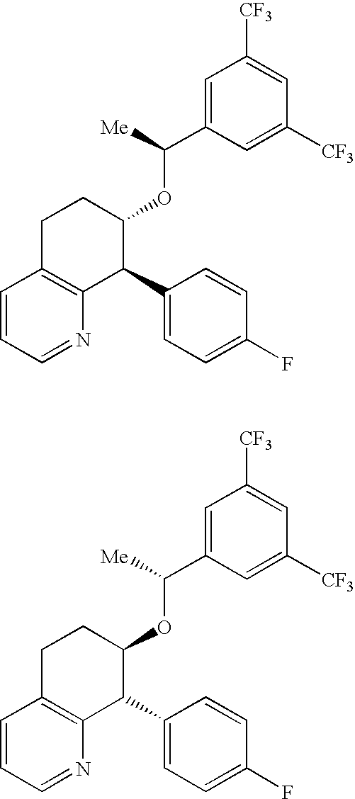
C1=C(C([Me])OC2CCC3=C(C2C2=CC=C(F)C=C2)N=CC=C3)C=C([CF3])C=C1[CF3].C1=C(C([Me])OC2CCC3=C(C2C2=CC=C(F)C=C2)N=CC=C3)C=C([CF3])C=C1[CF3]
